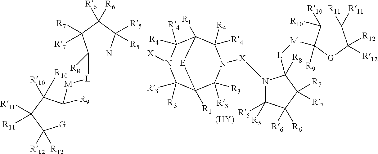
[(HY)].C1([R4])([R4])N([X]N2C([L][M]C3([R9])[G]C([R12])([R12])C([R11])([R11])C3([R10])[R10])([R8])C([R7])([R7])C([R6])([R6])C2([R5])[R5])C([R3])([R3])C2([R1])C([R3])([R3])N([X]N3C([R5])([R5])C([R6])([R6])C([R7])([R7])C3([R8])[L][M]C3([R9])C([R10])([R10])C([R11])([R11])C([R12])([R12])[G]3)C([R4])([R4])C1([R1])[E]2
